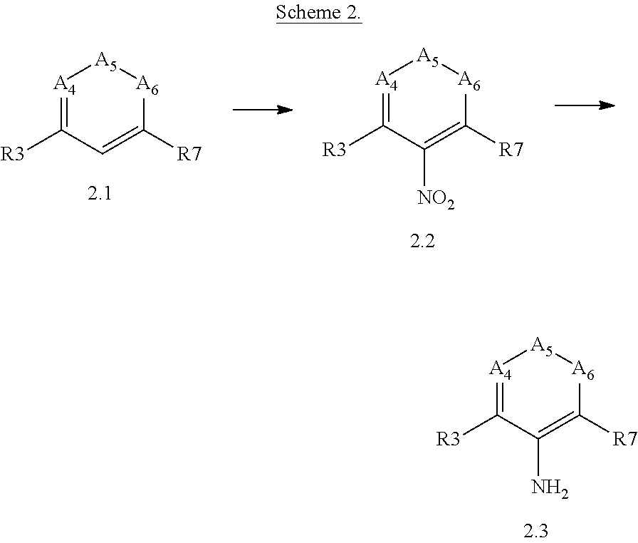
[A4]1=C([R3])C(N)=C([R7])[A6][A5]1.[A4]1=C([R3])C=C([R7])[A6][A5]1.[A4]1=C([R3])C([NO2])=C([R7])[A6][A5]1
